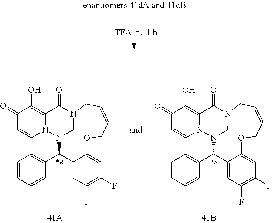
C1=CC=CC=C1C1N2N3C=CC(=O)C(O)=C3C(=O)N(C2)CC=CCOC2=CC(F)=C(F)C=C12.C1=CC=CC=C1C1N2N3C=CC(=O)C(O)=C3C(=O)N(C2)CC=CCOC2=CC(F)=C(F)C=C12
